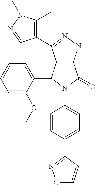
C12=C(NN=C1C1=C(C)N(C)N=C1)C(=O)N(C1=CC=C(C3=NOC=C3)C=C1)C2C1=CC=CC=C1OC
